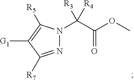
N1=C([R7])C([G1])=C([R5])N1C(C(=O)OC)([R3])[R4]
